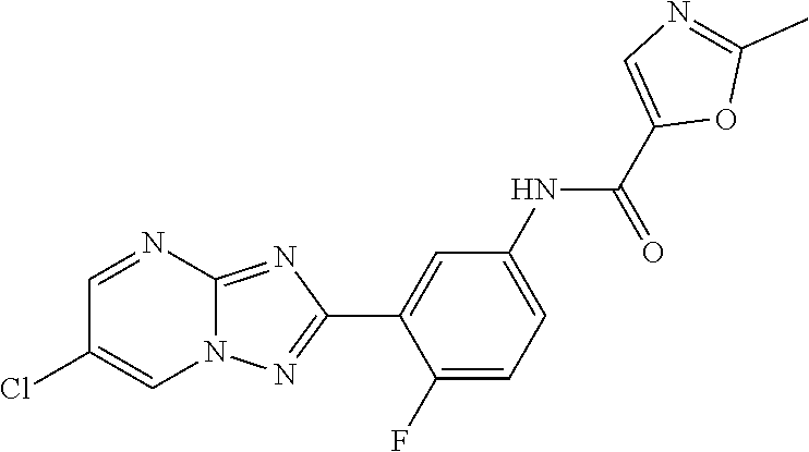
C1(F)=CC=C(NC(C2=CN=C(C)O2)=O)C=C1C1=NN2C(=N1)N=CC(Cl)=C2
